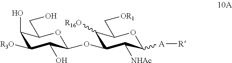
O1C(CO)C(O)C([R3O])C(O)C1OC1C([NHAc])C([A][R])OC(C[OR1])C1[R16O]
